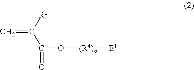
C=C([R1])C(O[(R4)a][E1])=O
